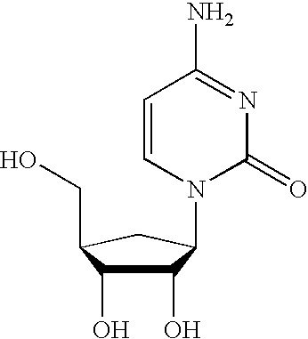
C1(O)C(O)C(CO)CC1N1C(=O)N=C(N)C=C1
